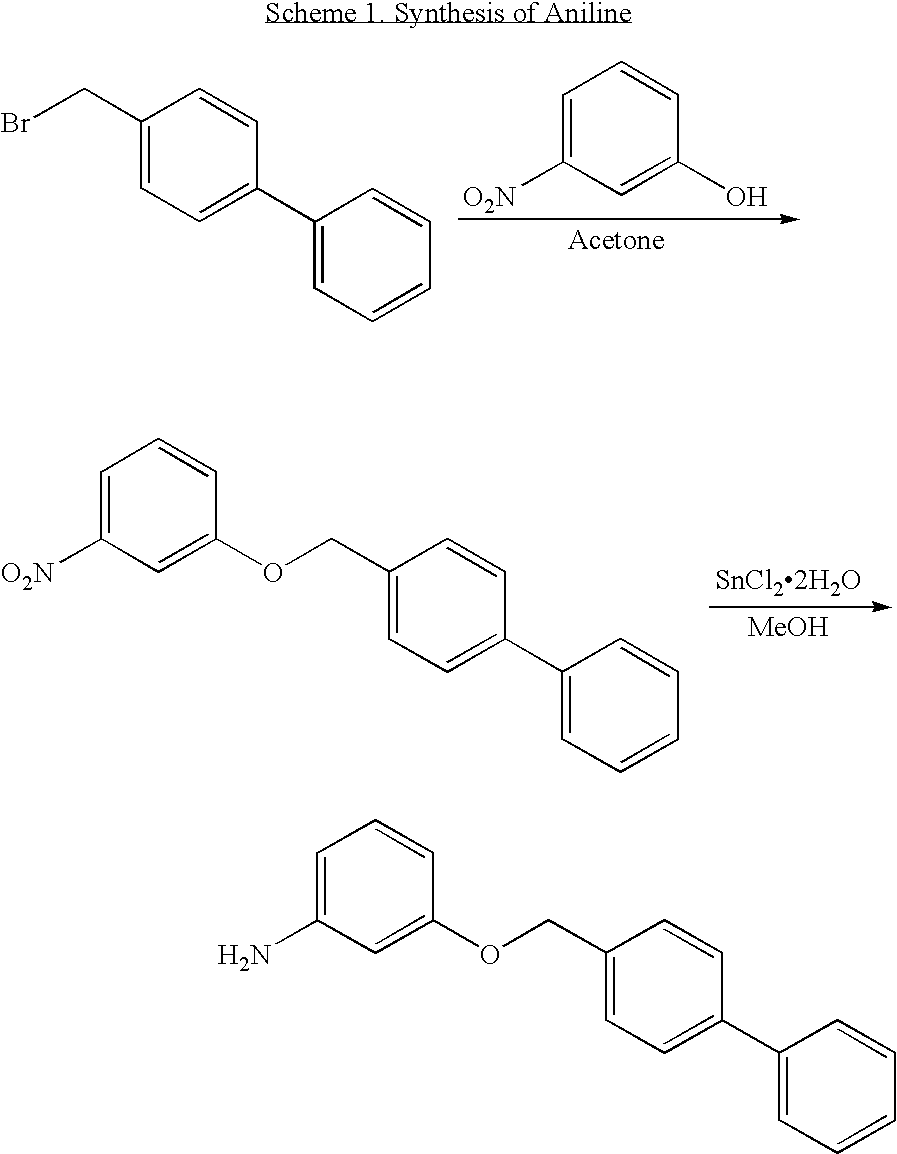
C1=C([O2N])C=C(O)C=C1.C1(CBr)=CC=C(C2=CC=CC=C2)C=C1.[SnCl22H2O].[MeOH].C1(COC2=CC([O2N])=CC=C2)=CC=C(C2=CC=CC=C2)C=C1.C1(COC2=CC(N)=CC=C2)=CC=C(C2=CC=CC=C2)C=C1
